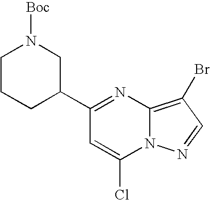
C1(C2CN([Boc])CCC2)=NC2=C(Br)C=NN2C(Cl)=C1
